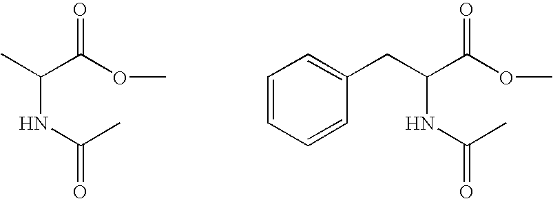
O=C(OC)C(C)NC(=O)C.O=C(OC)C(CC1=CC=CC=C1)NC(=O)C
